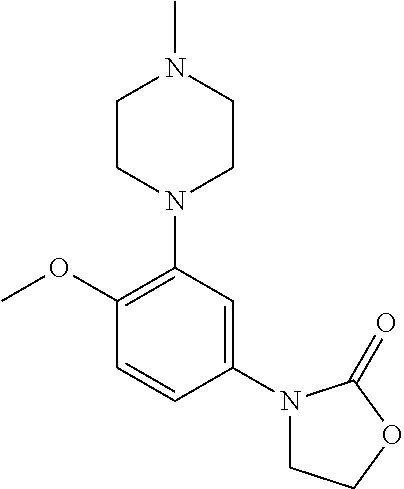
C1(OC)=C(N2CCN(C)CC2)C=C(N2CCOC2=O)C=C1
